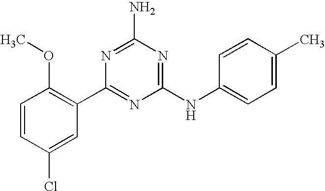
C1=CC(Cl)=CC(C2=NC(NC3=CC=C(C)C=C3)=NC(N)=N2)=C1OC
